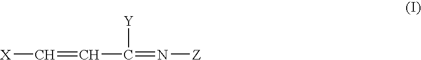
[X]C=CC([Y])=N[Z]
